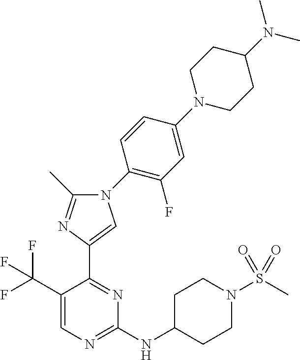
C1(NC2CCN(S(C)(=O)=O)CC2)=NC=C(C(F)(F)F)C(C2=CN(C3=C(F)C=C(N4CCC(N(C)C)CC4)C=C3)C(C)=N2)=N1
